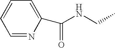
C1=NC(C(=O)NCC)=CC=C1
